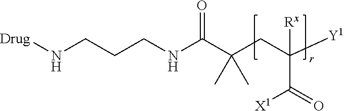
C(CC([Y1])(C([X1])=O)[Rx])(C(NCCCN[Drug])=O)(C)C
